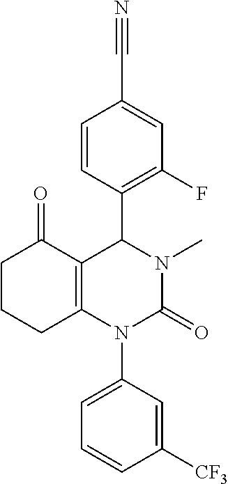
C1([CF3])=CC(N2C(=O)N(C)C(C3=C(F)C=C(C#N)C=C3)C3=C2CCCC3=O)=CC=C1
